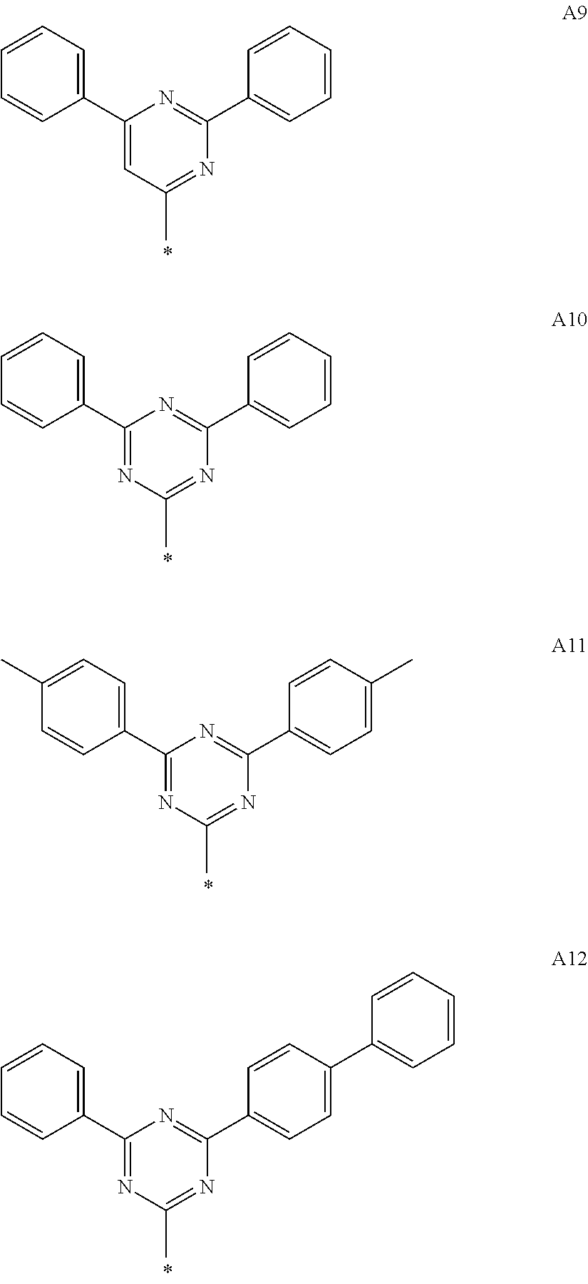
C1(C)=NC(C2=CC=CC=C2)=NC(C2=CC=CC=C2)=C1.C1(C)=NC(C2=CC=CC=C2)=NC(C2=CC=CC=C2)=N1.C1(C)=NC(C2=CC=C(C)C=C2)=NC(C2=CC=C(C)C=C2)=N1.C1(C)=NC(C2=CC=C(C3=CC=CC=C3)C=C2)=NC(C2=CC=CC=C2)=N1
